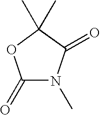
C1(=O)N(C)C(=O)C(C)(C)O1
